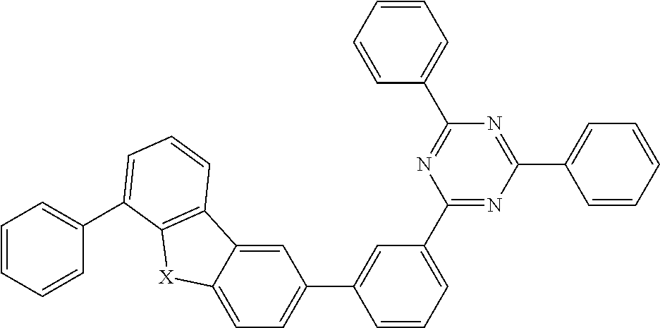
C1=CC=C(C2=NC(C3=CC=CC=C3)=NC(C3=CC=CC=C3)=N2)C=C1C1=CC=C2C(=C1)C1=C([X]2)C(C2=CC=CC=C2)=CC=C1
